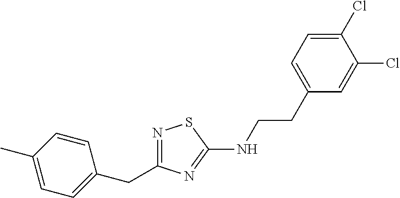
N1=C(CC2=CC=C(C)C=C2)N=C(NCCC2=CC=C(Cl)C(Cl)=C2)S1
